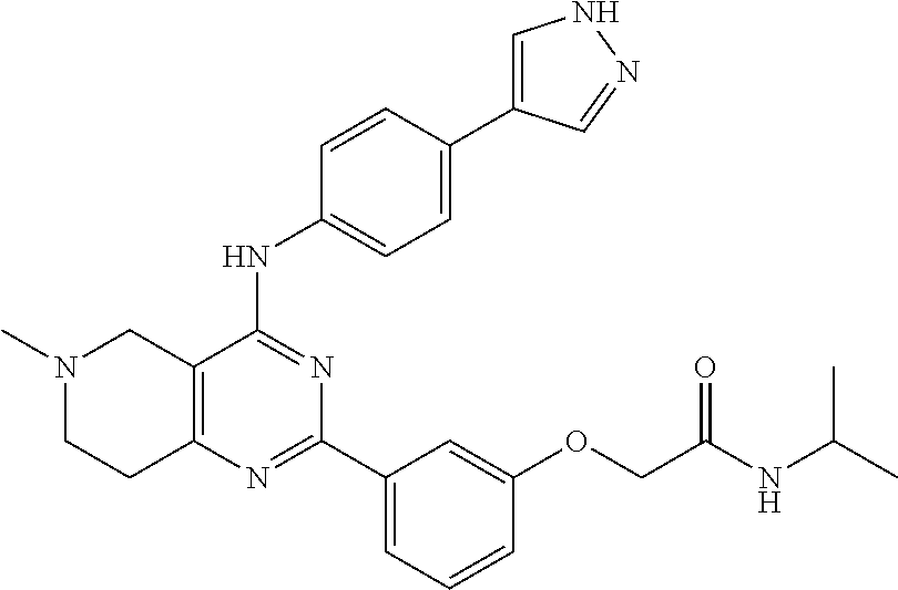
C12=C(C(NC3=CC=C(C4=CNN=C4)C=C3)=NC(C3=CC=CC(OCC(NC(C)C)=O)=C3)=N1)CN(C)CC2
